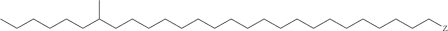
C(CCCCCCCCCCCCCCCCCCC[Z])C(CCCCCC)C
